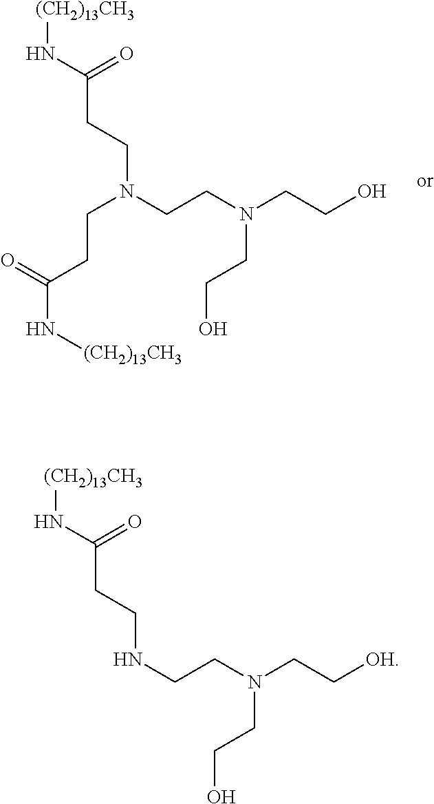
C(N(CCN(CCO)CCO)CCC(N[(CH2)13CH3])=O)CC(N[(CH2)13CH3])=O.N(CCN(CC[OH])CCO)CCC(N[(CH2)13CH3])=O
